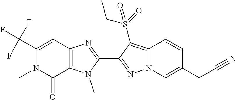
C1(C(F)(F)F)=CC2=C(C(=O)N1C)N(C)C(C1=NN3C(=C1S(=O)(CC)=O)C=CC(CC#N)=C3)=N2
